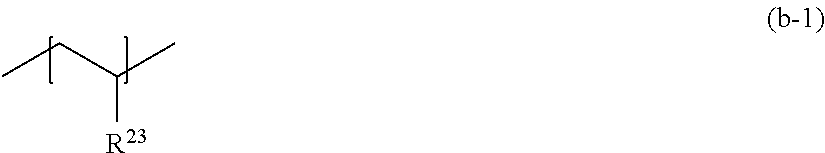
CCC(C)[R23]
